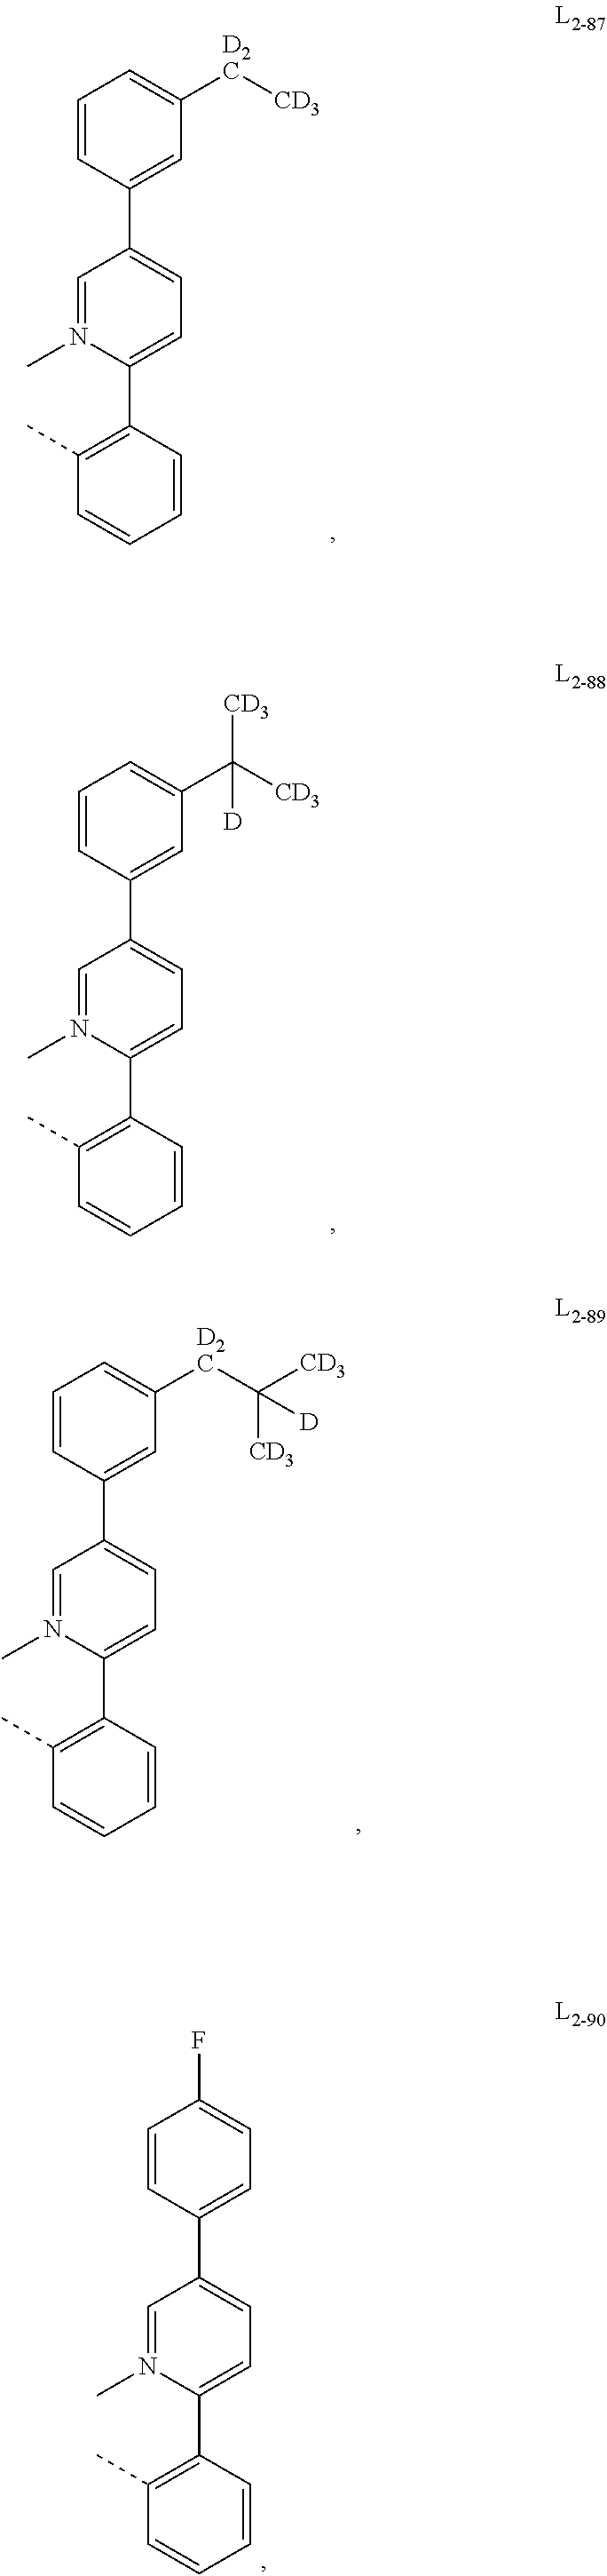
C1(C2=CC([D2C][CD3])=CC=C2)=CC=C(C2=C(C)C=CC=C2)N(C)=C1.C1(C2=CC(C([CD3])([CD3])[D])=CC=C2)=CC=C(C2=C(C)C=CC=C2)N(C)=C1.C1(C2=CC([D2C]C([CD3])([CD3])[D])=CC=C2)=CC=C(C2=C(C)C=CC=C2)N(C)=C1.C1(C2=CC=C(F)C=C2)=CC=C(C2=C(C)C=CC=C2)N(C)=C1
